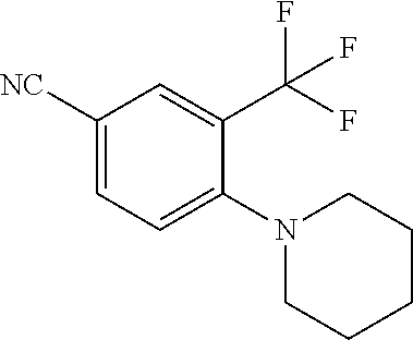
C1([NC])=CC=C(N2CCCCC2)C(C(F)(F)F)=C1
